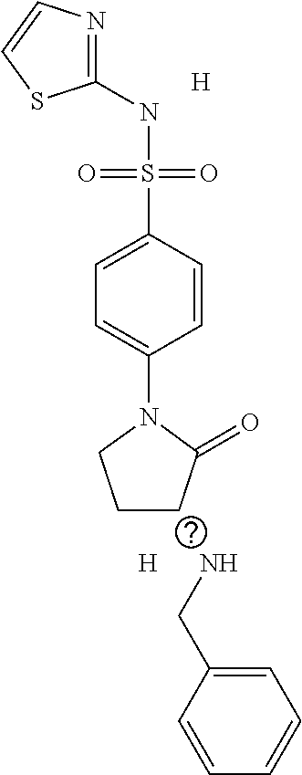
C1(NS(C2=CC=C(N3CCCC3=O)C=C2)(=O)=O)=NC=CS1.[H].[H].NCC1=CC=CC=C1
